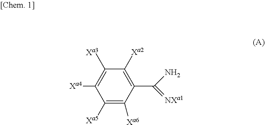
C1([Xa5])=C([Xa6])C(C(N)=[NXa1])=C([Xa2])C([Xa3])=C1[Xa4]
